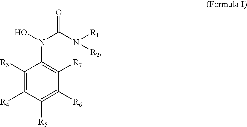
C1([R3])=C([R4])C([R5])=C([R6])C([R7])=C1N(O)C(N([R2])[R1])=O
